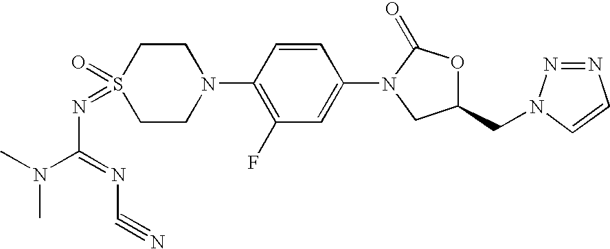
C1CN(C2=C(F)C=C(N3CC(CN4N=NC=C4)OC3=O)C=C2)CCS1(=O)=NC(N(C)C)=NC#N
